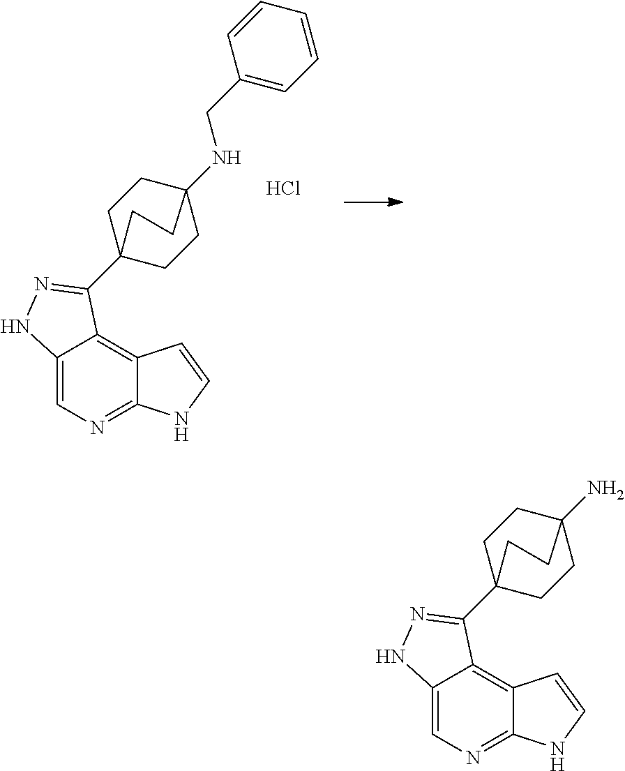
C12=CN=C3C(=C1C(C14CCC(N)(CC1)CC4)=NN2)C=CN3.C12=CN=C3C(=C1C(C14CCC(NCC5=CC=CC=C5)(CC1)CC4)=NN2)C=CN3.Cl
